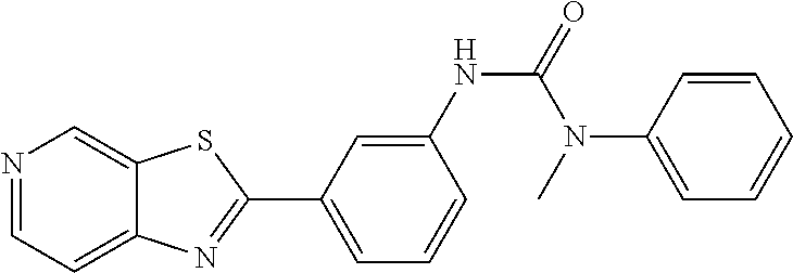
N1=CC=C2C(=C1)SC(C1=CC=CC(NC(=O)N(C3=CC=CC=C3)C)=C1)=N2
